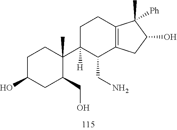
C1C(O)CC(CO)C(C2([H])C(CN)C3=C(CC2)C(C)([Ph])C(O)C3)(C)C1
